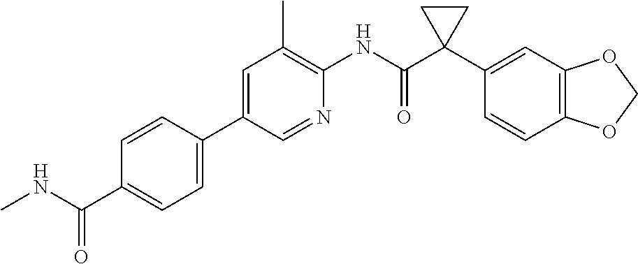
C1=CC(C2=CC(C)=C(NC(C3(C4=CC5=C(C=C4)OCO5)CC3)=O)N=C2)=CC=C1C(NC)=O
